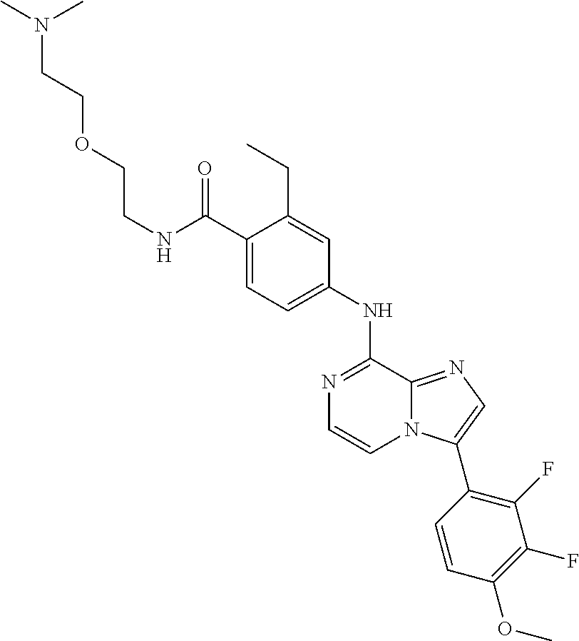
N(C(C1=CC=C(NC2=NC=CN3C2=NC=C3C2=C(F)C(F)=C(OC)C=C2)C=C1CC)=O)CCOCCN(C)C
